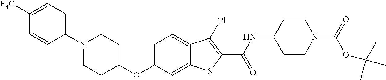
C1=C2C(=CC=C1OC1CCN(C3=CC=C([F3C])C=C3)CC1)C(Cl)=C(C(=O)NC1CCN(C(OC(C)(C)C)=O)CC1)S2
